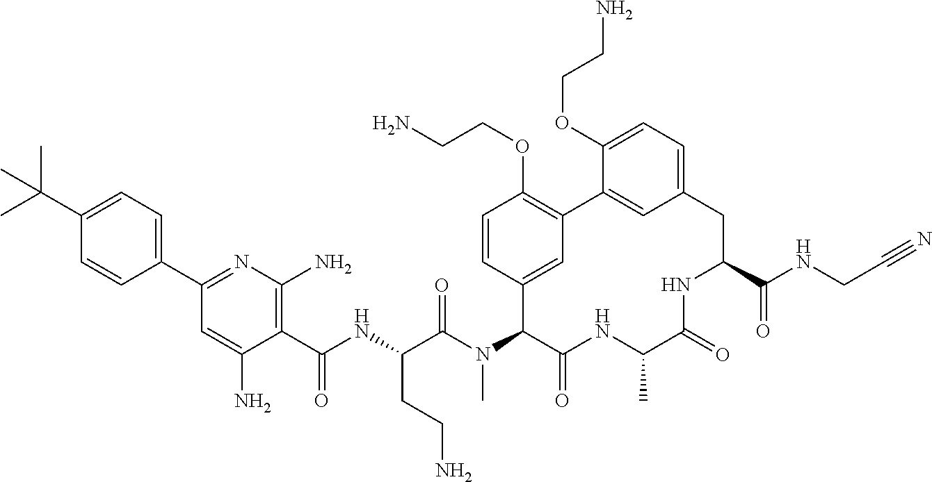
C1(C(C)(C)C)=CC=C(C2=NC(N)=C(C(NC(C(N(C3C(=O)NC(C)C(=O)NC(C(NCC#N)=O)CC4=CC=C(OCCN)C(=C4)C4=C(OCCN)C=CC3=C4)C)=O)CCN)=O)C(N)=C2)C=C1
